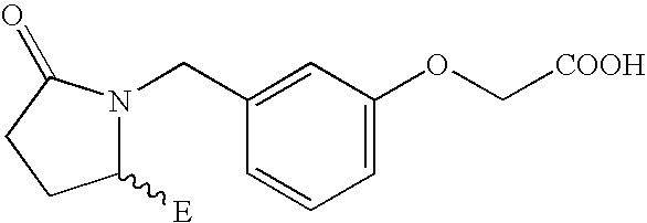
N1(CC2=CC(OC[COOH])=CC=C2)C([E])CCC1=O
